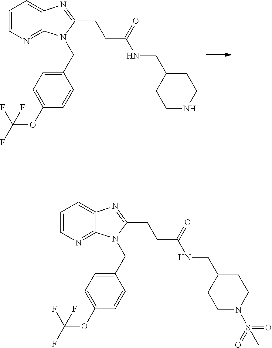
C1=CN=C2C(=C1)N=C(CCC(NCC1CCNCC1)=O)N2CC1=CC=C(OC(F)(F)F)C=C1.C1=CN=C2C(=C1)N=C(CCC(NCC1CCN(S(=O)(=O)C)CC1)=O)N2CC1=CC=C(OC(F)(F)F)C=C1
